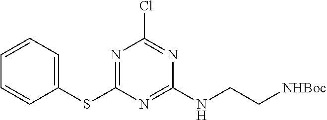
C1=CC=C(SC2=NC(Cl)=NC(NCC[NHBoc])=N2)C=C1
